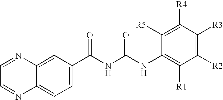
C1=NC2=CC(C(NC(NC3=C([R1])C([R2])=C([R3])C([R4])=C3[R5])=O)=O)=CC=C2N=C1
